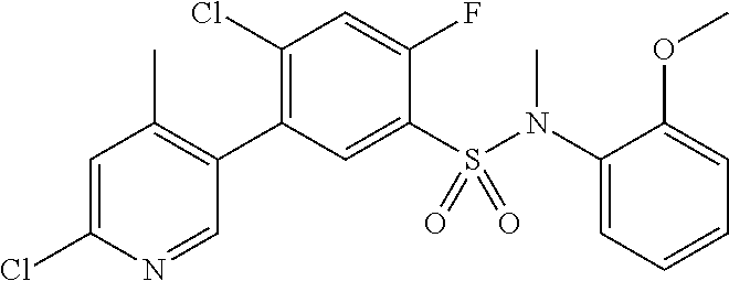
C1=C(Cl)N=CC(C2=C(Cl)C=C(F)C(S(N(C3=CC=CC=C3OC)C)(=O)=O)=C2)=C1C
